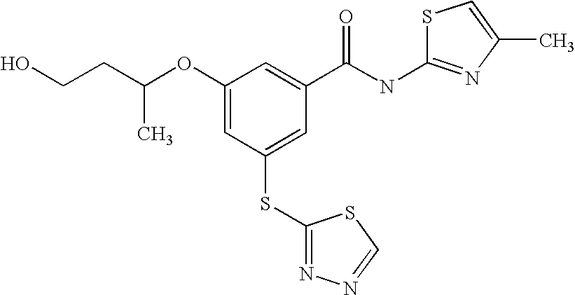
C1(OC(CCO)C)=CC(SC2=NN=CS2)=CC(C(NC2=NC(C)=CS2)=O)=C1
